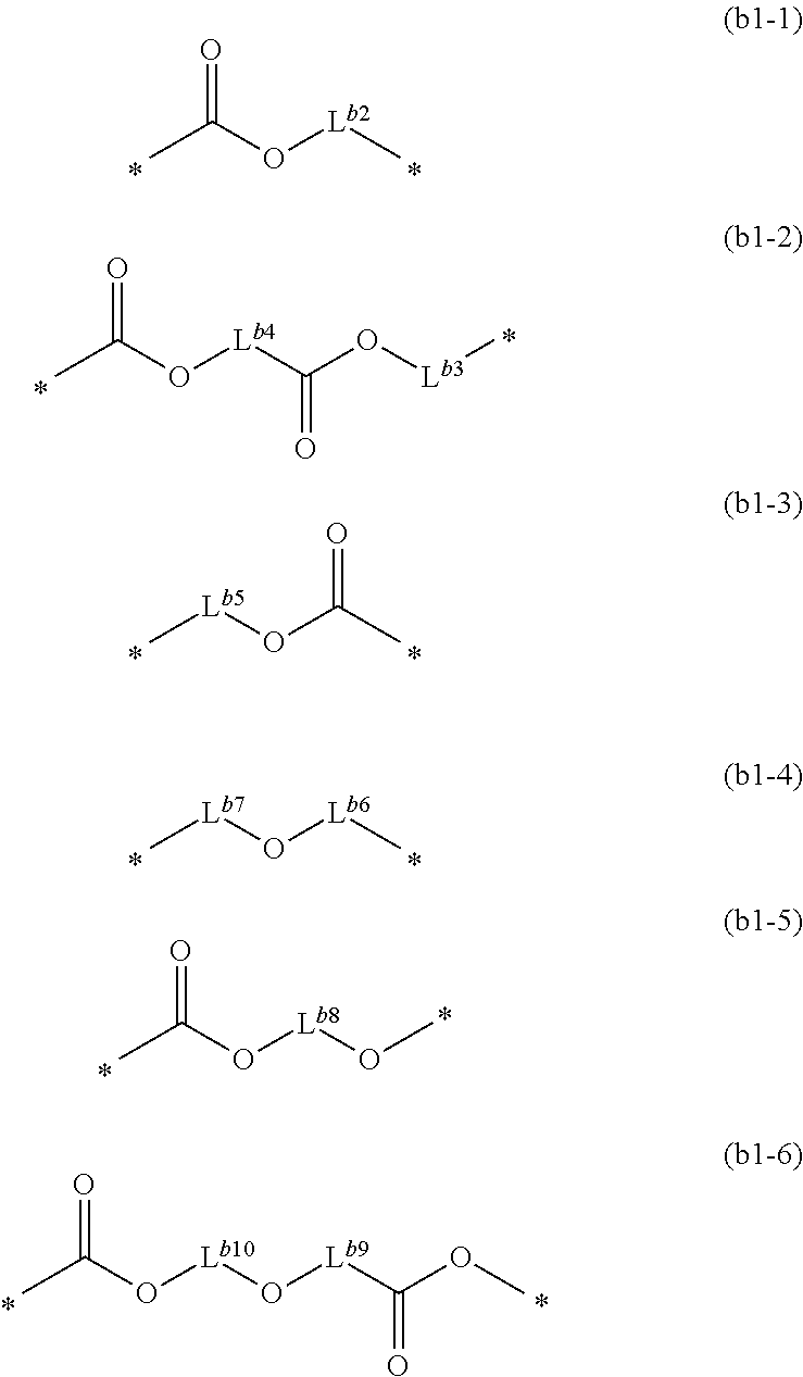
CC(O[Lb2]C)=O.CC(O[Lb4]C(=O)O[Lb3]C)=O.C[Lb5]OC(C)=O.C[Lb7]O[Lb6]C.CC(O[Lb8]OC)=O.CC(O[Lb10]O[Lb9]C(OC)=O)=O
